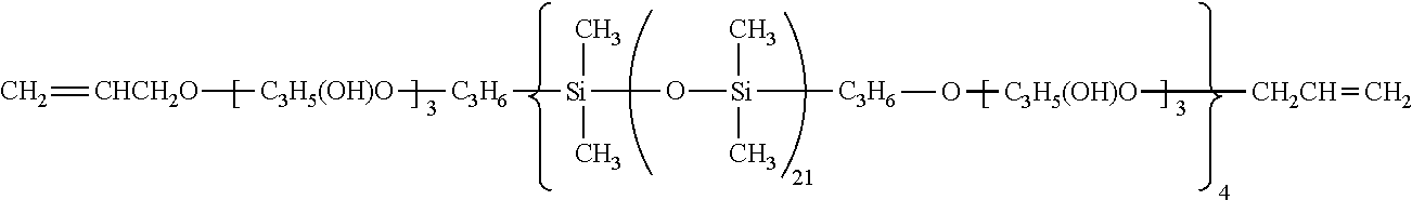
C=[CHCH2O][C3H5(OH)O][C3H6][Si](C)(C)O[Si]([C3H6]O[C3H5(OH)O][CH2CH]=C)(C)C
